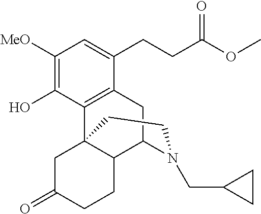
C1([MeO])=C(O)C2=C(C(CCC(OC)=O)=C1)CC1C3C2(CC(=O)CC3)CCN1CC1CC1
